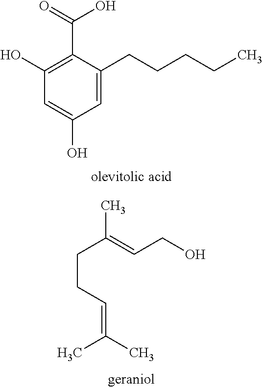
C1(O)=C(C(=O)O)C(CCCCC)=CC(O)=C1.CC(=CCO)CCC=C(C)C
